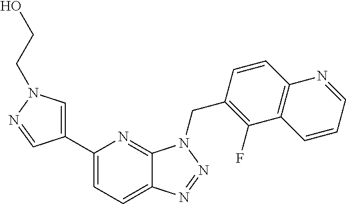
C1(C2=CN(CCO)N=C2)=CC=C2C(=N1)N(CC1=C(F)C3=C(C=C1)N=CC=C3)N=N2
